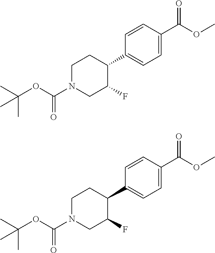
C1(C2CCN(C(=O)OC(C)(C)C)CC2F)=CC=C(C(OC)=O)C=C1.C1(C2CCN(C(=O)OC(C)(C)C)CC2F)=CC=C(C(OC)=O)C=C1
